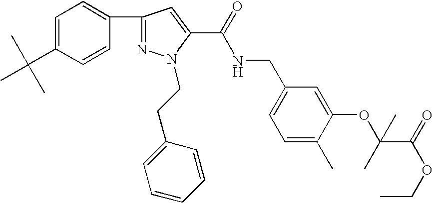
C1=CC(CCN2N=C(C3=CC=C(C(C)(C)C)C=C3)C=C2C(NCC2=CC=C(C)C(OC(C(OCC)=O)(C)C)=C2)=O)=CC=C1
